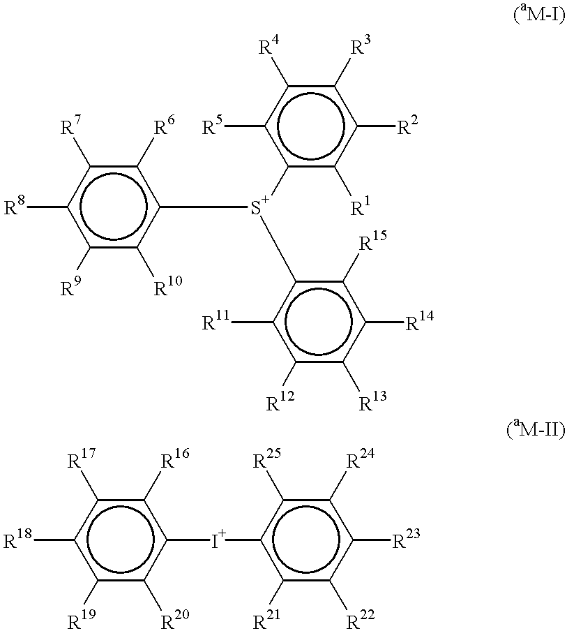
c1([R5])c([S+](c2c([R6])c([R7])c([R8])c([R9])c2[R10])c2c([R11])c([R12])c([R13])c([R14])c2[R15])c([R1])c([R2])c([R3])c1[R4].c1([R18])c([R19])c([R20])c([I+]c2c([R21])c([R22])c([R23])c([R24])c2[R25])c([R16])c1[R17]
